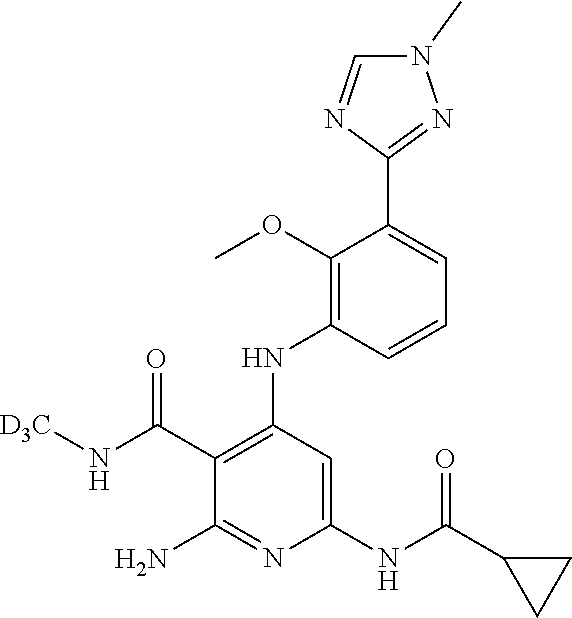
C1=CC(NC2=C(C(N[D3C])=O)C(N)=NC(NC(C3CC3)=O)=C2)=C(OC)C(C2=NN(C)C=N2)=C1
